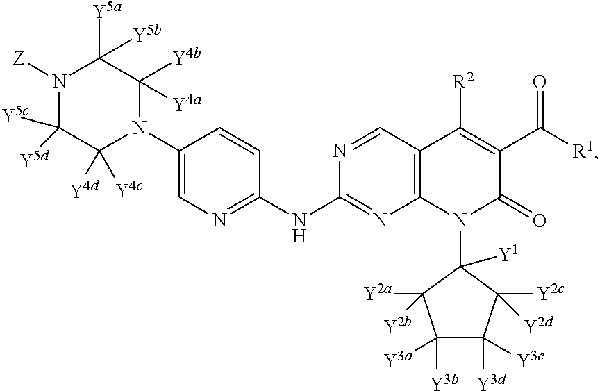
C1(N2C([Y4d])([Y4c])C([Y5c])([Y5d])N([Z])C([Y5a])([Y5b])C2([Y4b])[Y4a])=CN=C(NC2=NC3=C(C=N2)C([R2])=C(C([R1])=O)C(=O)N3C2([Y1])C([Y2c])([Y2d])C([Y3d])([Y3c])C([Y3b])([Y3a])C2([Y2a])[Y2b])C=C1
